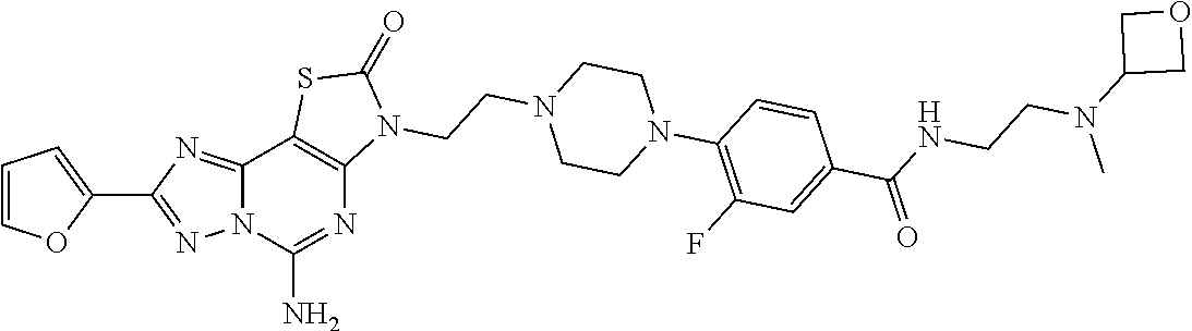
C1=COC(C2=NN3C(=N2)C2=C(N=C3N)N(CCN3CCN(C4=C(F)C=C(C(NCCN(C5COC5)C)=O)C=C4)CC3)C(=O)S2)=C1
